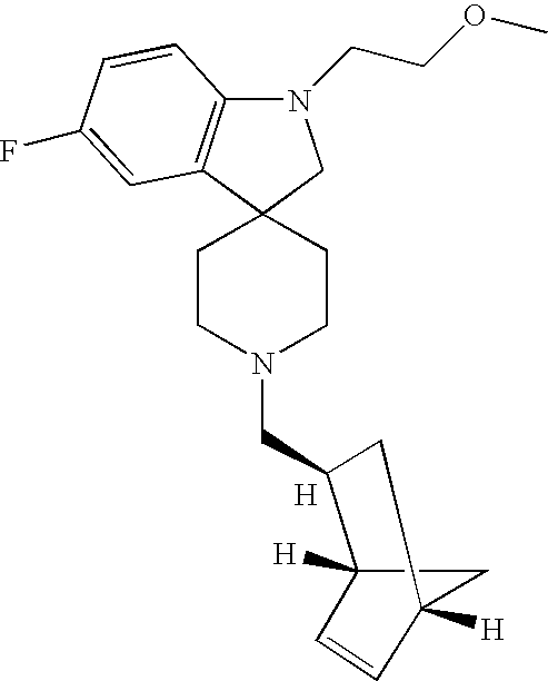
C12([H])CC([H])(C=C1)CC2CN1CCC2(CC1)C1=C(N(CCOC)C2)C=CC(F)=C1.[H]
